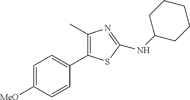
C1=C([MeO])C=CC(C2=C(C)N=C(NC3CCCCC3)S2)=C1
